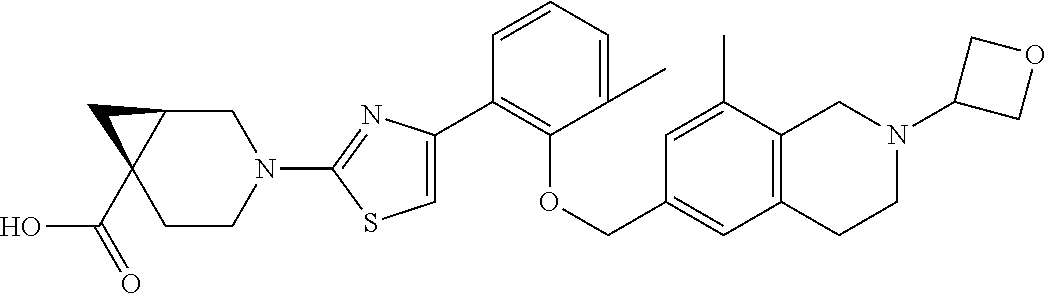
C1(C2=CSC(N3CC4C(C(=O)O)(CC3)C4)=N2)=C(OCC2=CC3=C(C(C)=C2)CN(C2COC2)CC3)C(C)=CC=C1
